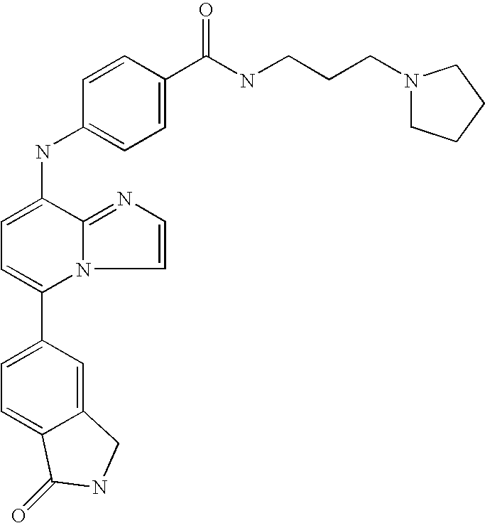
C1(C2=CC=C3C(=C2)CNC3=O)=CC=C(NC2=CC=C(C(NCCCN3CCCC3)=O)C=C2)C2=NC=CN12
